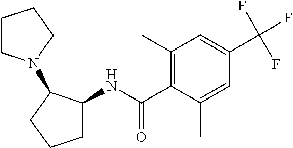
C1(C)=C(C(NC2CCCC2N2CCCC2)=O)C(C)=CC(C(F)(F)F)=C1
